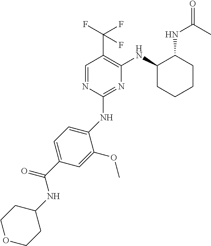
C1(NC2=CC=C(C(NC3CCOCC3)=O)C=C2OC)=NC(NC2CCCCC2NC(C)=O)=C(C(F)(F)F)C=N1
